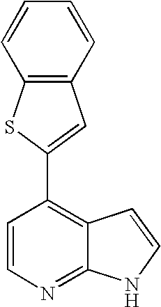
C12=C(SC(C3=C4C(=NC=C3)NC=C4)=C1)C=CC=C2
